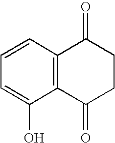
C12=C(C=CC=C1O)C(=O)CCC2=O
